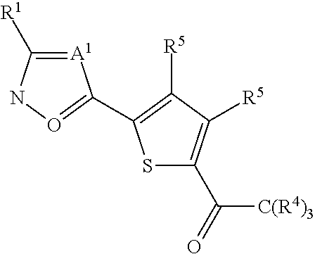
[A1]1=C([R1])NO=C1C1=C([R5])C([R5])=C(C([C(R4)3])=O)S1
